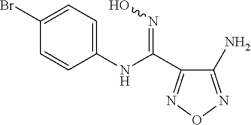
C1(N)=NON=C1C(NC1=CC=C(Br)C=C1)=NO
